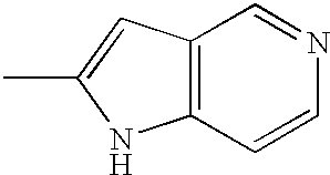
C12=C(C=CN=C1)NC(C)=C2
